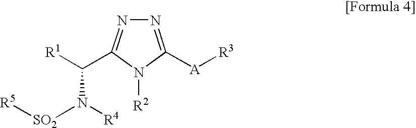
N1=C([A][R3])N([R2])C(C([R1])N([R4])[SO2][R5])=N1
